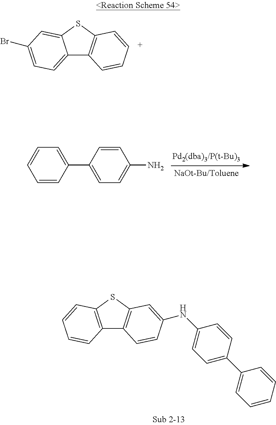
C1(N)=CC=C(C2=CC=CC=C2)C=C1.C12=CC=C(Br)C=C1SC1=C2C=CC=C1.C12=C(SC3=C1C=CC(NC1=CC=C(C4=CC=CC=C4)C=C1)=C3)C=CC=C2
